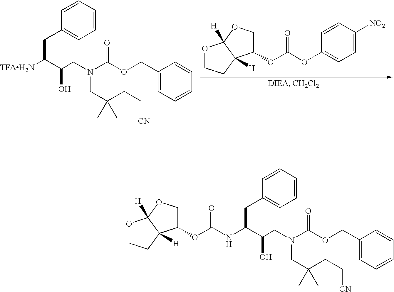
[TFAH2N]C(C(CN(CC(CC[CN])(C)C)C(OCC1=CC=CC=C1)=O)O)CC1=CC=CC=C1.O1CCC2([H])C1([H])OCC2OC(OC1=CC=C([NO2])C=C1)=O.O1CCC2([H])C1([H])OCC2OC(NC(C(CN(CC(CC[CN])(C)C)C(OCC1=CC=CC=C1)=O)O)CC1=CC=CC=C1)=O
